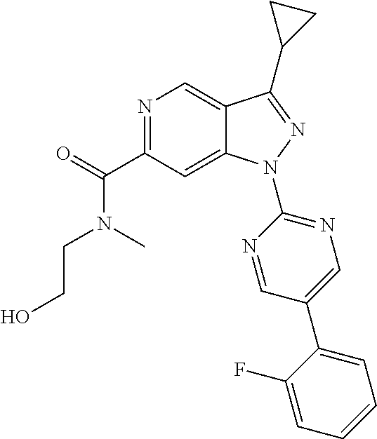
C12=CN=C(C(N(C)CCO)=O)C=C1N(C1=NC=C(C3=CC=CC=C3F)C=N1)N=C2C1CC1
